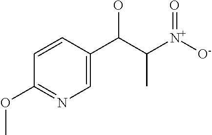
C1=CC(C(C([N+]([O-])=O)C)O)=CN=C1OC
